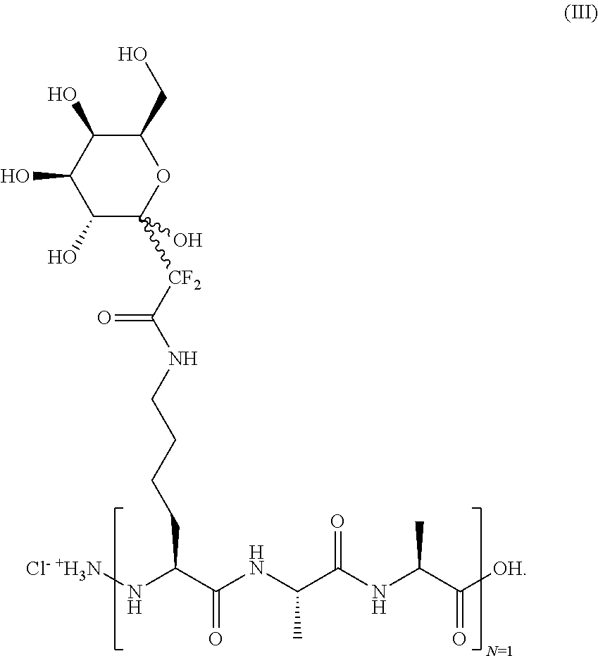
C1(CO)C(O)C(O)C(O)C(O)([CF2]C(NCCCCC(C(NC(C(NC(C([OH])=O)C)=O)C)=O)N[Cl- +H3N])=O)O1
